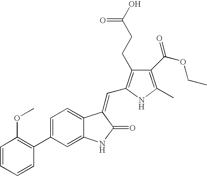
C1=C(C2=C(OC)C=CC=C2)C=C2C(=C1)C(=CC1=C(CCC(O)=O)C(C(OCC)=O)=C(C)N1)C(=O)N2
